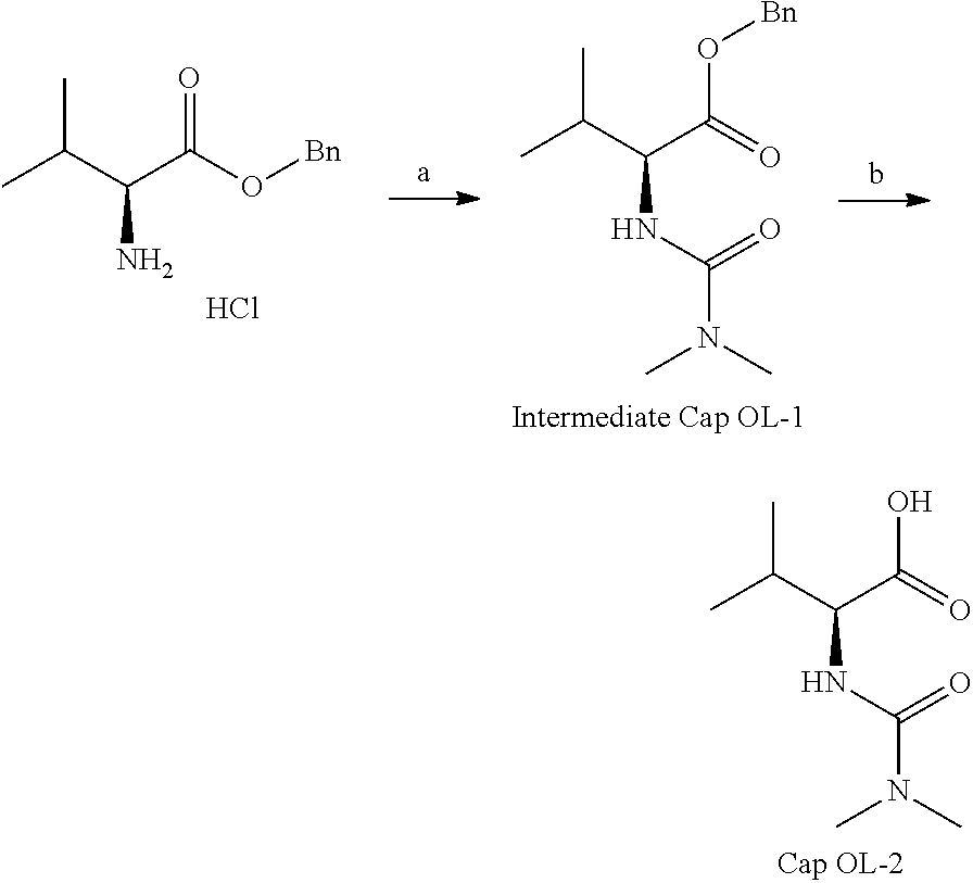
CC(C(C(O[Bn])=O)N)C.Cl.CC(C(C(=O)O[Bn])NC(N(C)C)=O)C.b.CC(C(C(=O)O)NC(N(C)C)=O)C
